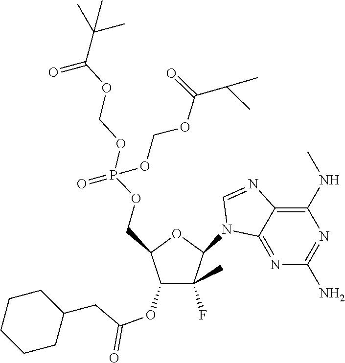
C1(N2C3=NC(N)=NC(NC)=C3N=C2)C(F)(C)C(OC(CC2CCCCC2)=O)C(COP(OCOC(=O)C(C)(C)C)(=O)OCOC(=O)C(C)C)O1
